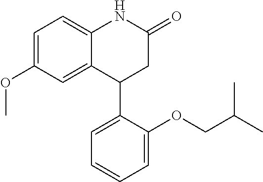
C1(OC)=CC=C2C(=C1)C(C1=CC=CC=C1OCC(C)C)CC(=O)N2
